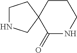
C1CC2(C(=O)NC1)CNCC2
